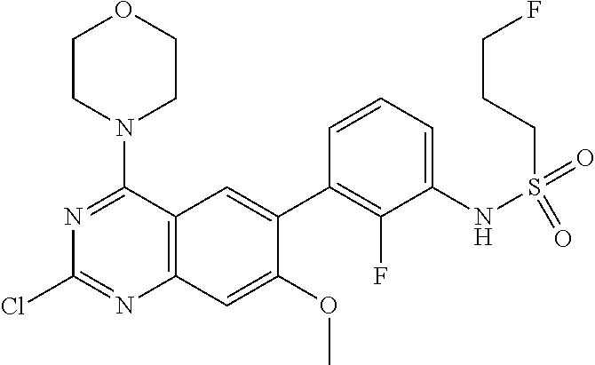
C12=C(C(N3CCOCC3)=NC(Cl)=N1)C=C(C1=C(F)C(NS(=O)(CCCF)=O)=CC=C1)C(OC)=C2
